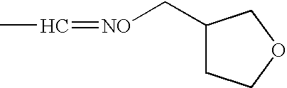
C1(C[NO]=CC)CCOC1
